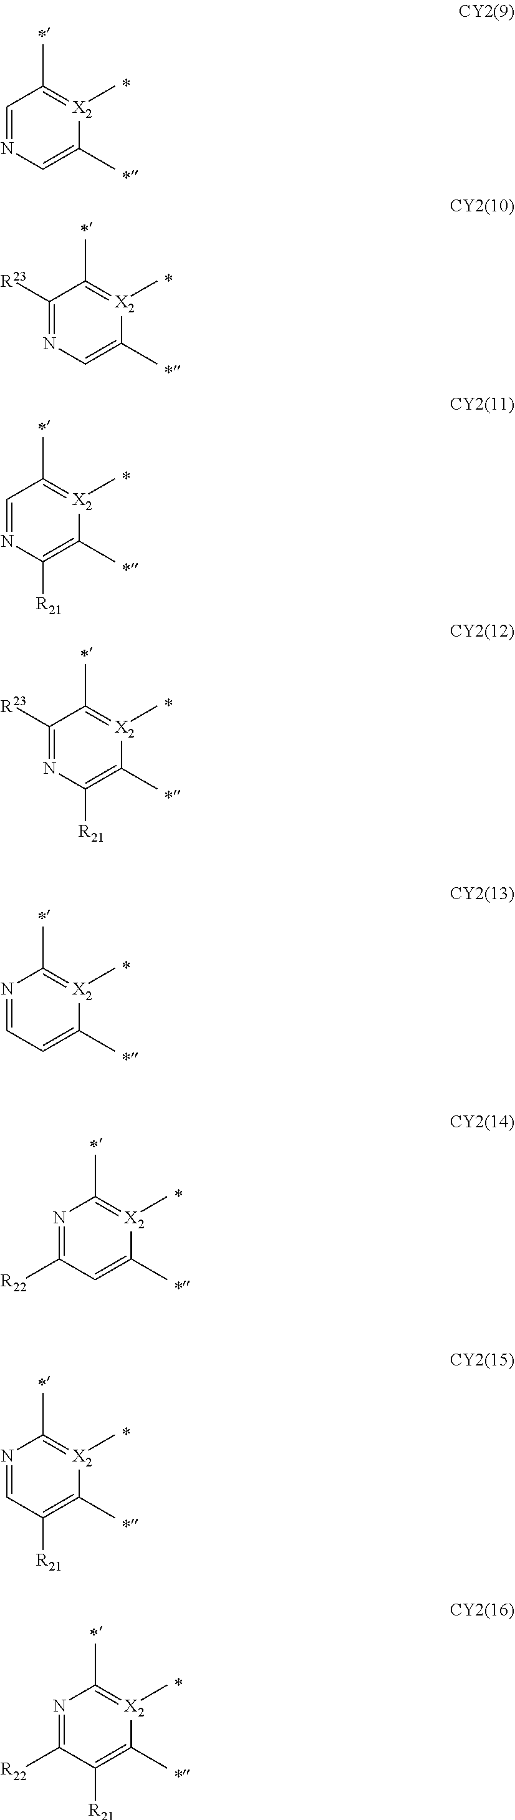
C1=NC=C(C)[X2](C)=C1C.C1([R23])=NC=C(C)[X2](C)=C1C.C1=NC([R21])=C(C)[X2](C)=C1C.C1([R23])=NC([R21])=C(C)[X2](C)=C1C.N1=CC=C(C)[X2](C)=C1C.N1=C([R22])C=C(C)[X2](C)=C1C.N1=C([R22])C([R21])=C(C)[X2](C)=C1C.N1=CC([R21])=C(C)[X2](C)=C1C
